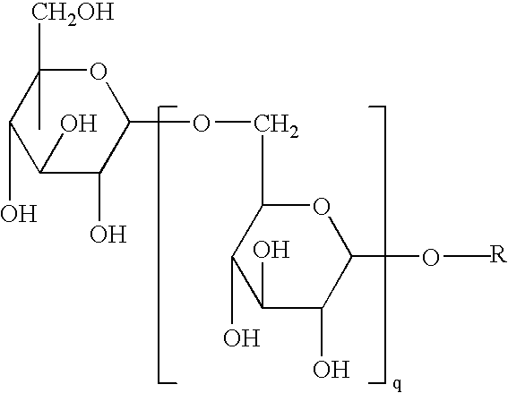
C1(O)C(O)C(OCC2C(O)C(O)C(O)C(OC)O2)OC([CH2OH])(C)C1O
